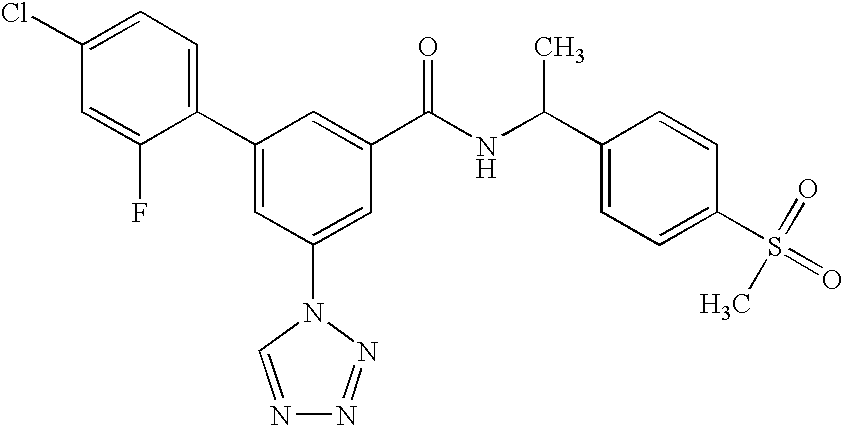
C1(C2=CC(N3C=NN=N3)=CC(C(NC(C3=CC=C(S(=O)(=O)C)C=C3)C)=O)=C2)=CC=C(Cl)C=C1F
